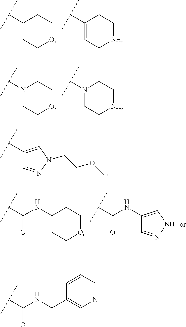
C1(C(C)C)=CN(CCOC)N=C1.C1(C(C)C)=CCOCC1.C1(C(C)C)=CC[NH]CC1.N1(C(C)C)CCOCC1.N1(C(C)C)CC[NH]CC1.N(C(C(C)C)=O)C1=CNN=C1.C1(NC(C(C)C)=O)CCOCC1.C1=CC=NC=C1CNC(C(C)C)=O
